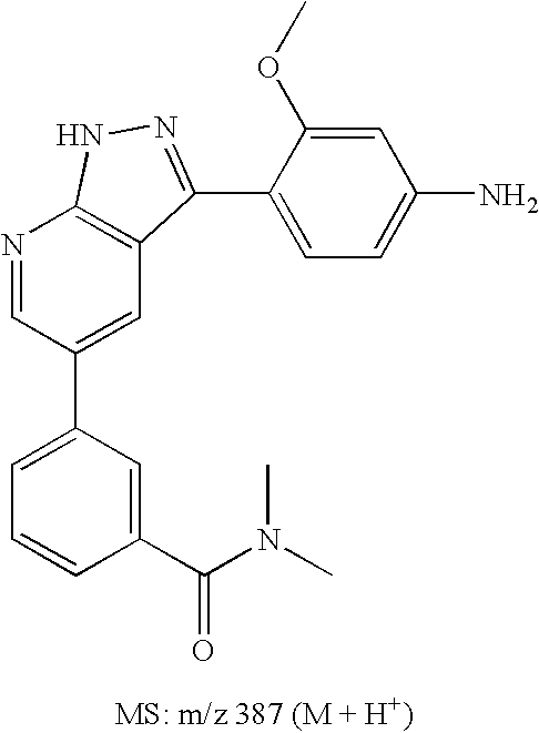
N1=CC(C2=CC=CC(C(N(C)C)=O)=C2)=CC2=C1NN=C2C1=CC=C(N)C=C1OC
